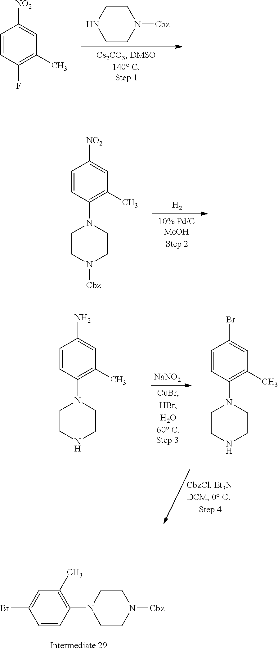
C1CN([Cbz])CCN1.C1=CC(F)=C(C)C=C1[NO2].C1=CC(N2CCN([Cbz])CC2)=C(C)C=C1[NO2].[H2].C1=CC(N2CCNCC2)=C(C)C=C1N.[NaNO2].C1=CC(N2CCNCC2)=C(C)C=C1Br.C1=CC(N2CCN([Cbz])CC2)=C(C)C=C1Br
